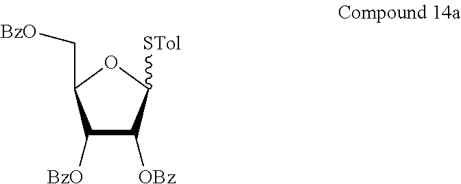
C1([BzO])C([OBz])C([STol])OC1C[BzO]
